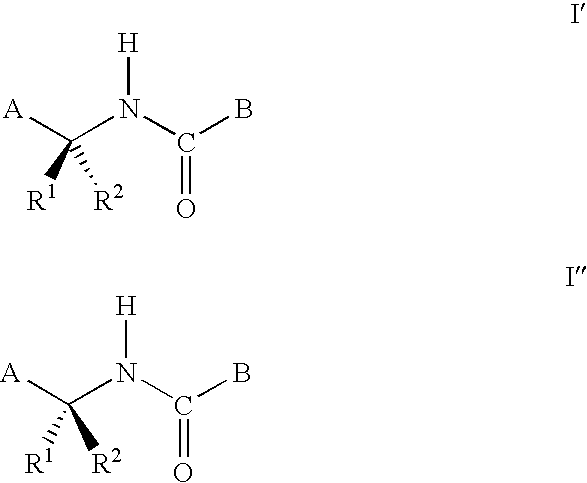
[A]C(N(C(B)=O)[H])([R1])[R2].[A]C(N(C(B)=O)[H])([R1])[R2]
